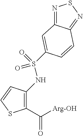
C1(C([Arg-OH])=O)=C(NS(=O)(=O)C2=CC3=NSN=C3C=C2)C=CS1
